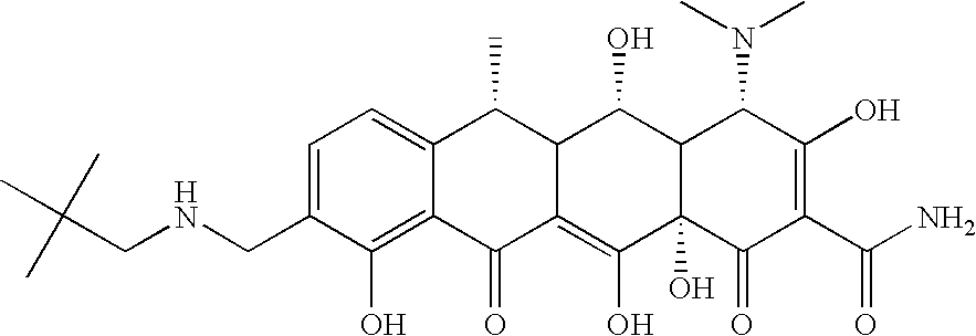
C(NCC1=CC=C2C(=C1O)C(=O)C1=C(O)C3(O)C(C(O)C1C2C)C(N(C)C)C(O)=C(C(N)=O)C3=O)C(C)(C)C
